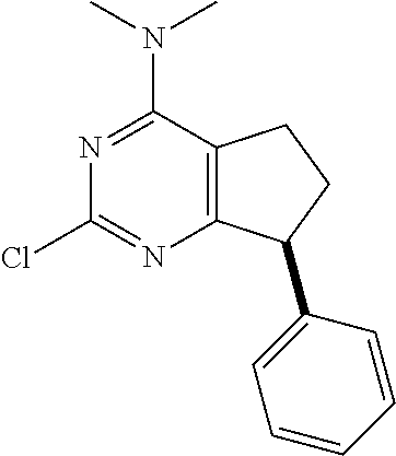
N1=C(N(C)C)C2=C(N=C1Cl)C(C1=CC=CC=C1)CC2
